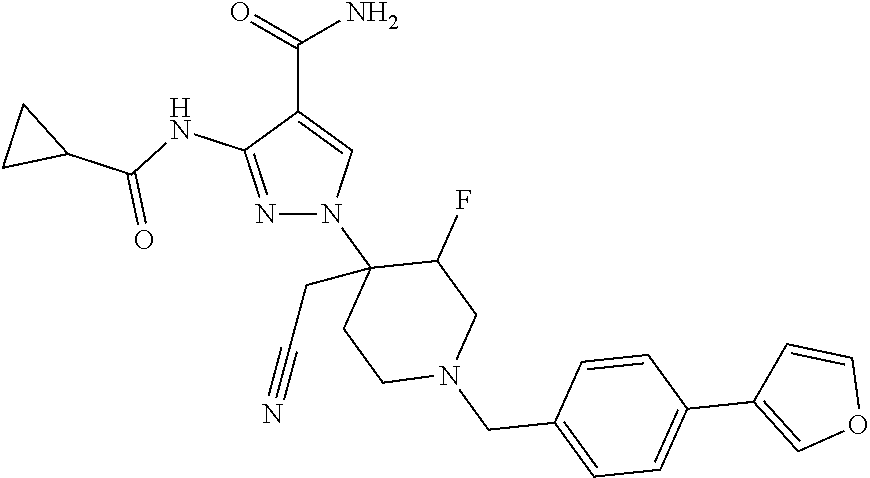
N1=C(NC(C2CC2)=O)C(C(=O)N)=CN1C1(CC#N)CCN(CC2=CC=C(C3=COC=C3)C=C2)CC1F
